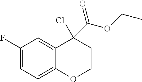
C1(F)=CC=C2C(=C1)C(Cl)(C(OCC)=O)CCO2
